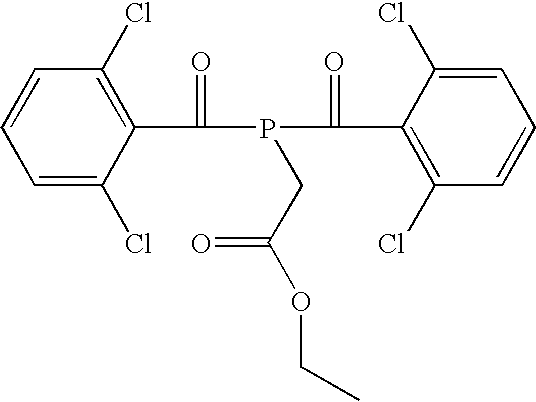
C1=C(Cl)C(C(P(C(C2=C(Cl)C=CC=C2Cl)=O)CC(OCC)=O)=O)=C(Cl)C=C1
